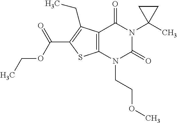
C12=C(N(CCOC)C(=O)N(C3(C)CC3)C1=O)SC(C(OCC)=O)=C2CC
